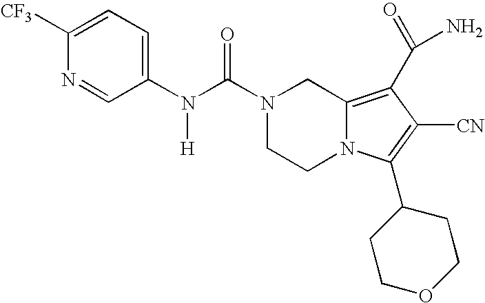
N(C(=O)N1CCN2C(=C(C(N)=O)C([CN])=C2C2CCOCC2)C1)([H])C1=CC=C([CF3])N=C1
